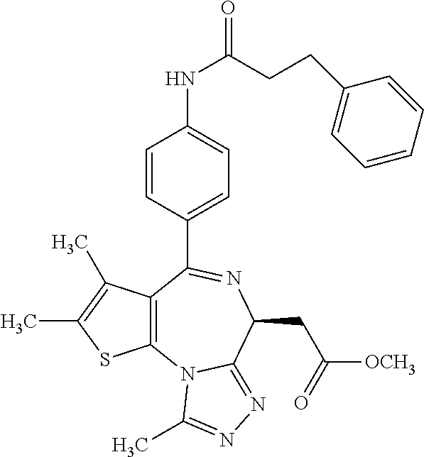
C12=C(C(C)=C(C)S1)C(C1=CC=C(NC(CCC3=CC=CC=C3)=O)C=C1)=NC(CC([OCH3])=O)C1=NN=C(C)N21
